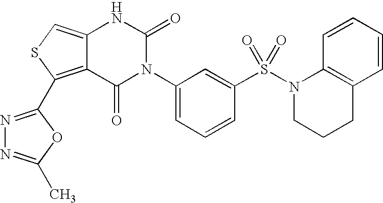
C12=C(C3=NN=C(C)O3)SC=C1NC(=O)N(C1=CC=CC(S(N3CCCC4=C3C=CC=C4)(=O)=O)=C1)C2=O
